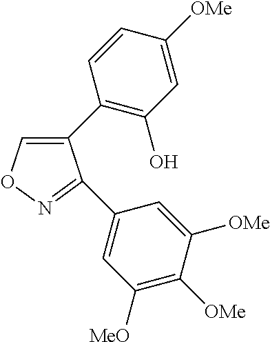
C1(C2=C(O)C=C([OMe])C=C2)=CON=C1C1=CC([MeO])=C([OMe])C([OMe])=C1
